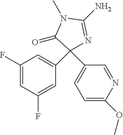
C1(F)=CC(F)=CC(C2(C3=CC=C(OC)N=C3)N=C(N)N(C)C2=O)=C1
